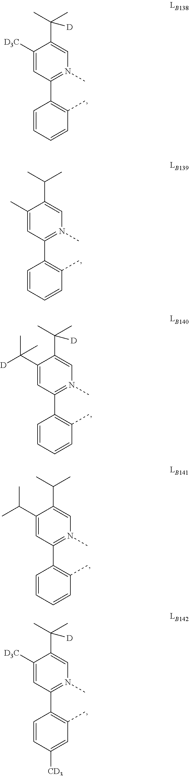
C1([D3C])=CC(C2=C(C)C=CC=C2)=N(C)C=C1C(C)(C)[D].C1(C)=CC(C2=C(C)C=CC=C2)=N(C)C=C1C(C)C.C1(C(C)(C)[D])=CC(C2=C(C)C=CC=C2)=N(C)C=C1C(C)(C)[D].C1(C(C)C)=CC(C2=C(C)C=CC=C2)=N(C)C=C1C(C)C.C1([D3C])=CC(C2=C(C)C=C([CD3])C=C2)=N(C)C=C1C(C)(C)[D]
